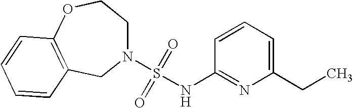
N1(S(=O)(=O)NC2=NC(CC)=CC=C2)CCOC2=C(C1)C=CC=C2
